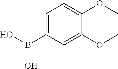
C1=C(B(O)O)C=C(OC)C(OC)=C1
